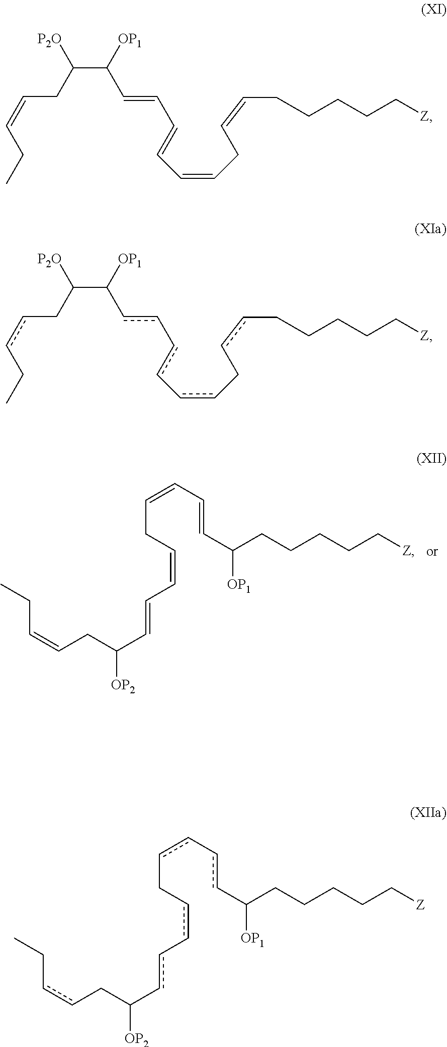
C(=CC=CC=CCC=CCCCCC[Z])C(C(CC=CCC)[P2O])[OP1].c(c-cc-ccCccCCCCC[Z])C(C(CccCC)[P2O])[OP1].c(c-ccCcc-ccC([OP2])CccCC)C([OP1])CCCCC[Z].C(=CC=CCC=CC=CC([OP2])CC=CCC)C([OP1])CCCCC[Z]
